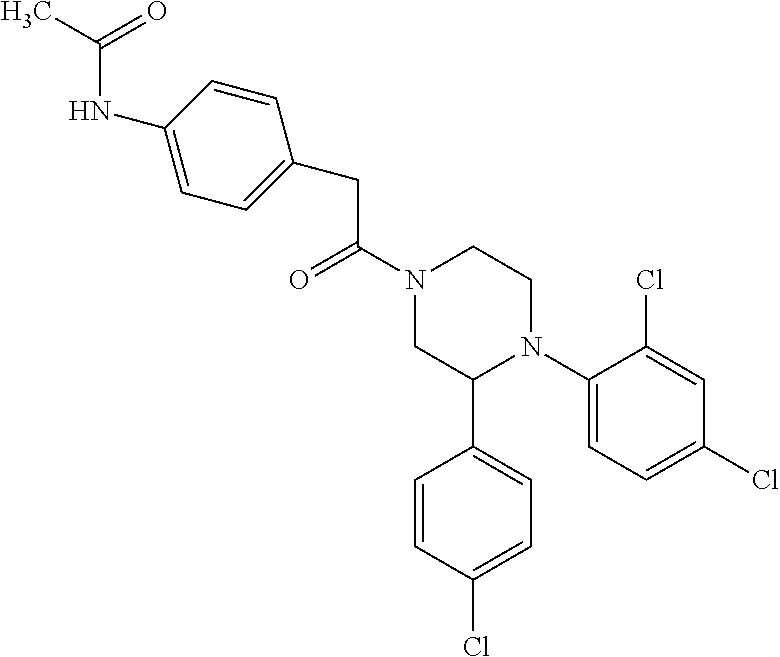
C(C(N1CC(C2=CC=C(Cl)C=C2)N(C2=CC=C(Cl)C=C2Cl)CC1)=O)C1=CC=C(NC(C)=O)C=C1
